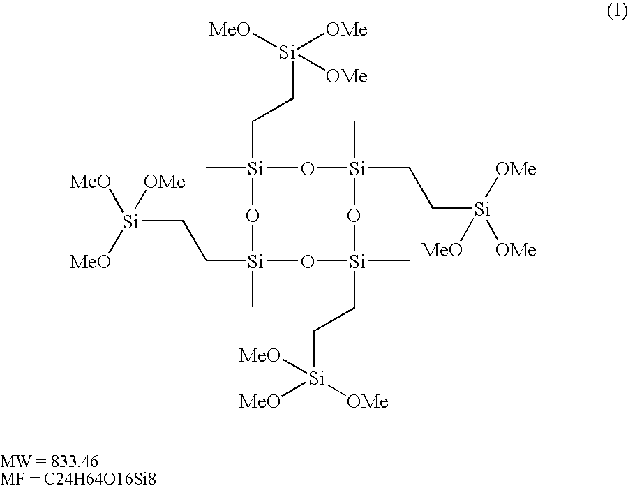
C([Si]([OMe])([MeO])[MeO])C[Si]1(C)O[Si](CC[Si]([MeO])([MeO])[OMe])(C)O[Si](C)(CC[Si]([OMe])([OMe])[MeO])O[Si](CC[Si]([MeO])([OMe])[OMe])(C)O1
